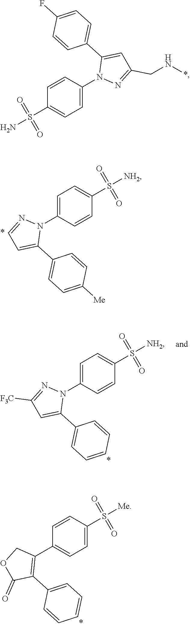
C1=C(N2N=CC=C2C2=CC=C([Me])C=C2)C=CC(S([NH2])(=O)=O)=C1.C1=CC(S([Me])(=O)=O)=CC=C1C1=C(C2=CC=CC=C2)C(=O)OC1.C1=C(N2N=C([F3C])C=C2C2=CC=CC=C2)C=CC(S([NH2])(=O)=O)=C1.C1(S(N)(=O)=O)=CC=C(N2N=C(CN*)C=C2C2=CC=C(F)C=C2)C=C1
